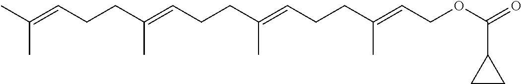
CC(=CCCC(=CCCC(=CCCC(=CCOC(=O)C1CC1)C)C)C)C
